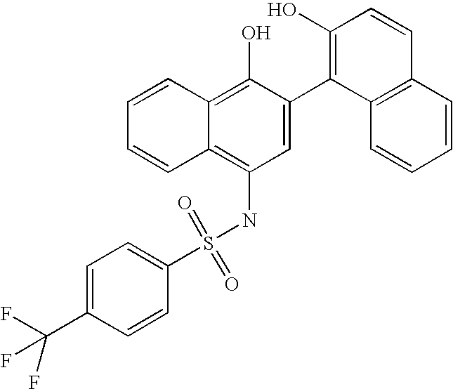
S(NC1=C2C(=C(O)C(C3=C(O)C=CC4=C3C=CC=C4)=C1)C=CC=C2)(=O)(=O)C1=CC=C(C(F)(F)F)C=C1
